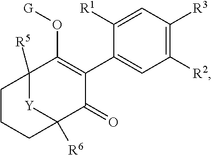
C1([R1])=CC([R3])=C([R2])C=C1C1=C(O[G])C2([R5])[Y]C([R6])(C1=O)CCC2
